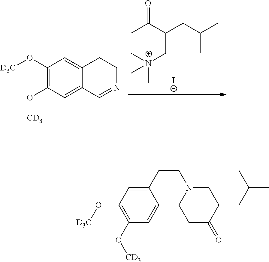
O=C(C(CC(C)C)C[N+](C)(C)C)C.[I-].C1(O[D3C])=C(O[CD3])C=C2C(=C1)CCN=C2.C12=CC(O[D3C])=C(O[CD3])C=C1C1N(CC2)CC(CC(C)C)C(=O)C1
